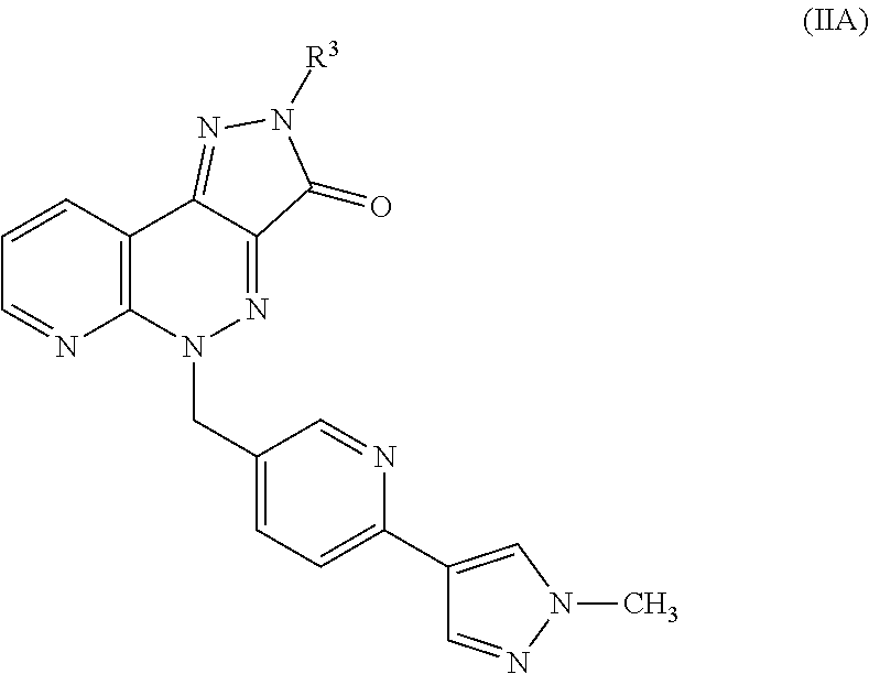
C12=C(C=CC=N1)C1=NN([R3])C(=O)C1=NN2CC1=CC=C(C2=CN(C)N=C2)N=C1
